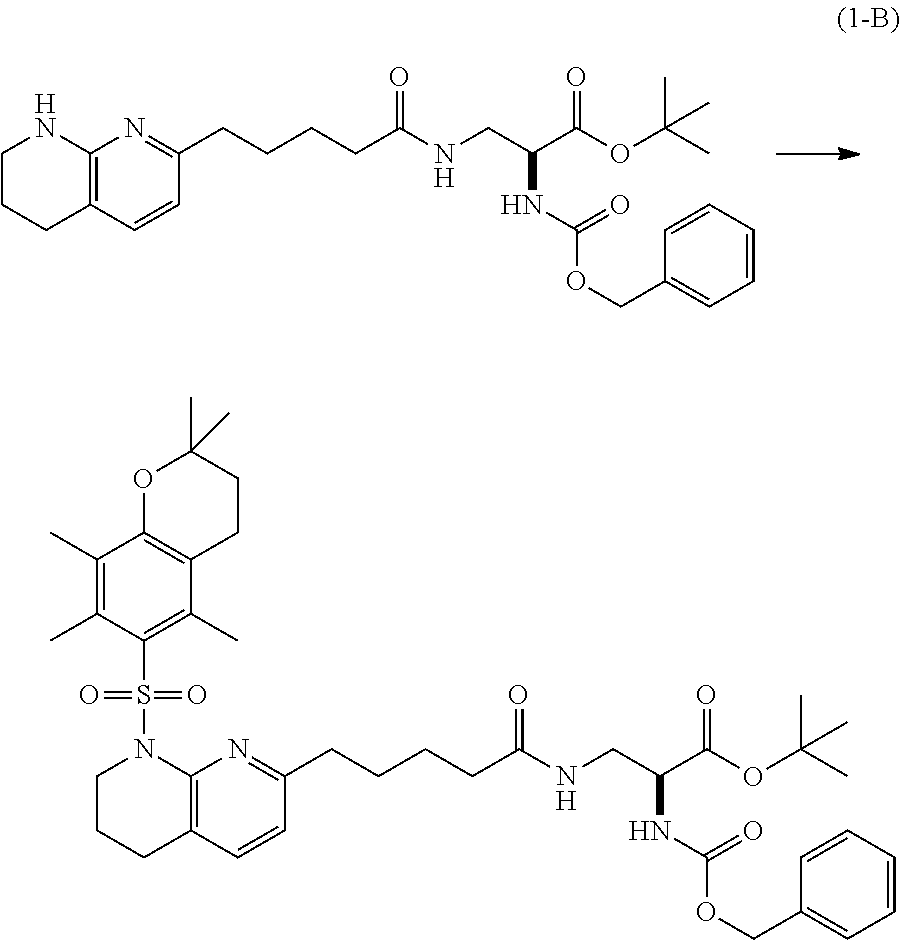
C1(CCCCC(=O)NCC(C(OC(C)(C)C)=O)NC(OCC2=CC=CC=C2)=O)=NC2=C(C=C1)CCCN2.C1(CCCCC(=O)NCC(C(OC(C)(C)C)=O)NC(OCC2=CC=CC=C2)=O)=NC2=C(C=C1)CCCN2S(C1=C(C)C2=C(C(C)=C1C)OC(C)(C)CC2)(=O)=O
